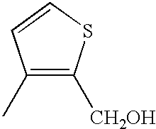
C1(C)=C([CH2OH])SC=C1
